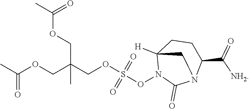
C(COS(ON1C2([H])CCC(C([NH2])=O)N(C1=O)C2)(=O)=O)(COC(=O)C)(COC(C)=O)C
